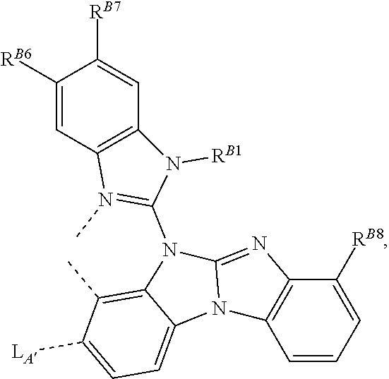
C12=C(C)C([LA])=CC=C1N1C(=NC3=C1C=CC=C3[RB8])N2C1=N(C)C2=C(N1[RB1])C=C([RB7])C([RB6])=C2
